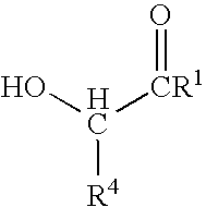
OC([CR1]=O)[R4]
